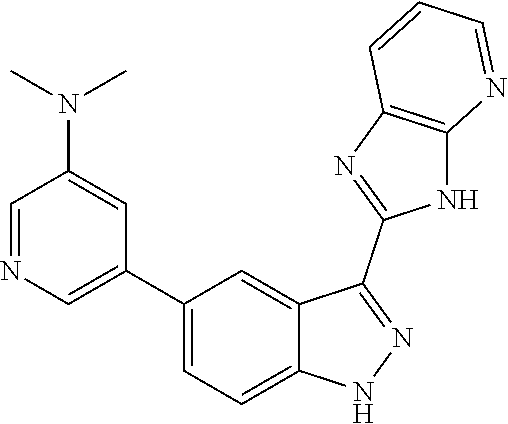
C1=NC=C(C2=CC=C3C(=C2)C(C2=NC4=C(N2)N=CC=C4)=NN3)C=C1N(C)C
